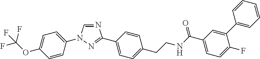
N1=CN(C2=CC=C(OC(F)(F)F)C=C2)N=C1C1=CC=C(CCNC(C2=CC=C(F)C(C3=CC=CC=C3)=C2)=O)C=C1
